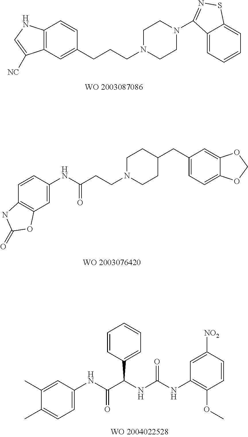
C12=C(C=C(CCCN3CCN(C4=NSC5=CC=CC=C54)CC3)C=C1)C([NC])=CN2.C1=CC(NC(CCN2CCC(CC3=CC=C4C(=C3)OCO4)CC2)=O)=CC2=C1NC(=O)O2.C1=C(NC(C(NC(NC2=C(OC)C=CC([NO2])=C2)=O)C2=CC=CC=C2)=O)C=C(C)C(C)=C1
